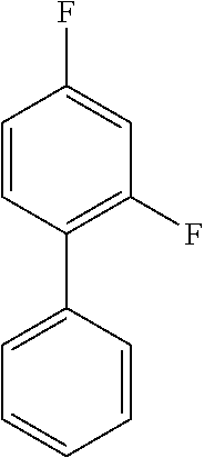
C1=CC(C2=C(F)C=C(F)C=C2)=CC=C1
